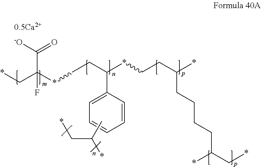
C(C(*CCC(*CCC(*)CCCCC(C*)*)C1=CC=CC=C1)(F)C([-O])=O)*.CC(*)C*
